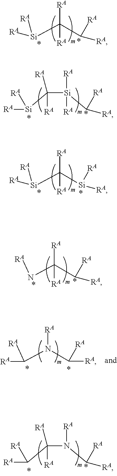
[RA]C(C([RA])[RA])([Si]([RA])[RA])[RA].[RA][Si](C([Si](C([RA])[RA])([RA])[RA])([RA])[RA])[RA].[RA]C([Si]([RA])[RA])([Si]([RA])[RA])[RA].[RA]C(C(N(C([RA])[RA])[RA])([RA])[RA])[RA].[RA]C(C([RA])[RA])(N[RA])[RA].[RA]N(C([RA])[RA])C([RA])[RA]
